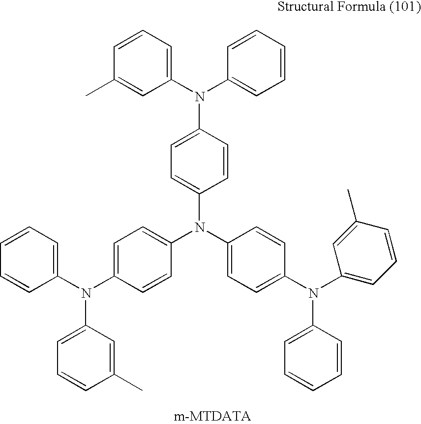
C1(N(C2=CC=C(N(C3=CC=C(N(C4=CC=CC=C4)C4=CC=CC(C)=C4)C=C3)C3=CC=C(N(C4=CC=CC(C)=C4)C4=CC=CC=C4)C=C3)C=C2)C2=CC=CC(C)=C2)=CC=CC=C1
